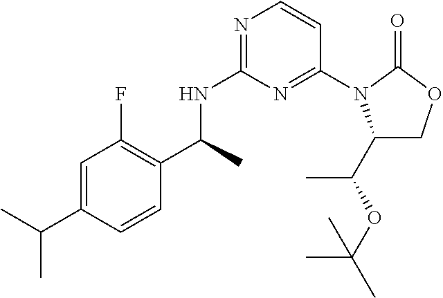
C(C)(NC1=NC=CC(N2C(C(OC(C)(C)C)C)COC2=O)=N1)C1=C(F)C=C(C(C)C)C=C1
